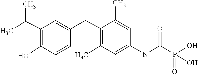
C1(CC2=CC(C(C)C)=C(O)C=C2)=C(C)C=C(NC(P(=O)(O)O)=O)C=C1C
